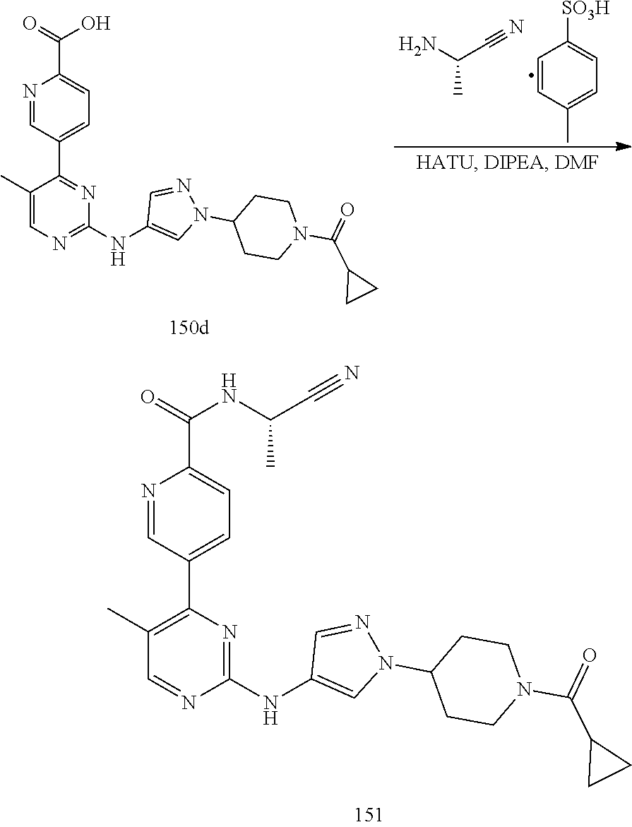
C1(C)=C(C2=CC=C(C(=O)NC(C#N)C)N=C2)N=C(NC2=CN(C3CCN(C(C4CC4)=O)CC3)N=C2)N=C1.C1(C)=CN=C(NC2=CN(C3CCN(C(C4CC4)=O)CC3)N=C2)N=C1C1=CC=C(C(=O)O)N=C1.NC(C#N)C.C1=CC(C)=CC=C1[SO3H]
